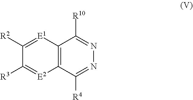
C1([R2])=[E1]C2=C([E2]=C1[R3])C([R4])=NN=C2[R10]
